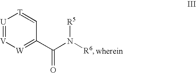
[U]1=[V][W]=C(C(N([R6])[R5])=O)C=[T]1
